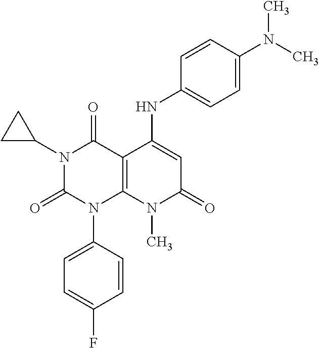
C1=CC(N2C3=C(C(=O)N(C4CC4)C2=O)C(NC2=CC=C(N(C)C)C=C2)=CC(=O)N3C)=CC=C1F
